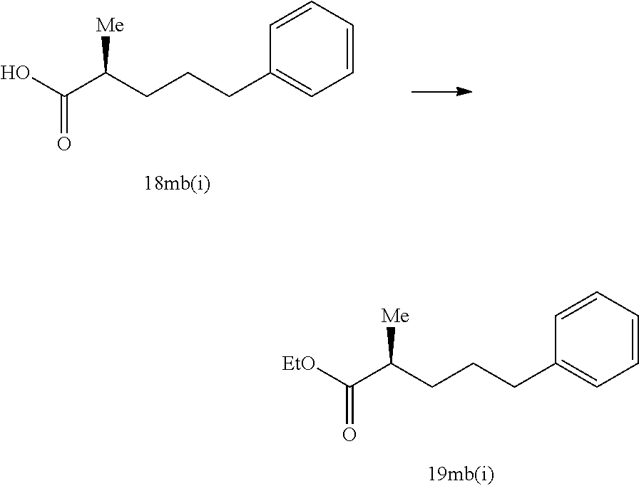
[EtO]C(C(CCCC1=CC=CC=C1)[Me])=O.OC(C(CCCC1=CC=CC=C1)[Me])=O
